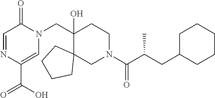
C1(C(O)=O)=CN(CC2(O)C3(CN(C(=O)C(CC4CCCCC4)C)CC2)CCCC3)C(=O)C=N1
